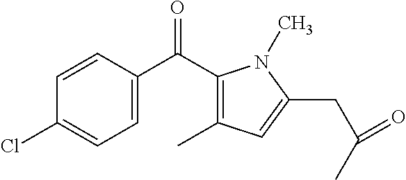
C1(C)=C(C(C2=CC=C(Cl)C=C2)=O)N(C)C(CC(C)=O)=C1
